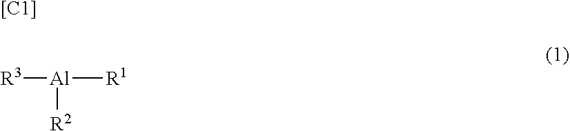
[[C1]].[R3][Al]([R2])[R1]
